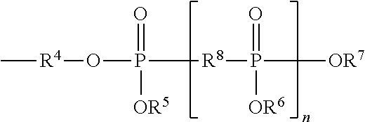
C[R4]OP([R8]P([OR7])(=O)[OR6])(=O)[OR5]
